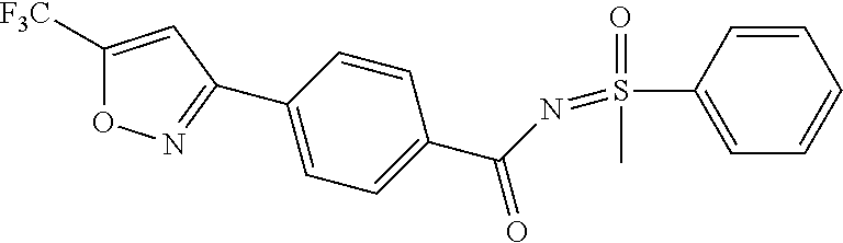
C1([F3C])=CC(C2=CC=C(C(N=S(C3=CC=CC=C3)(=O)C)=O)C=C2)=NO1
